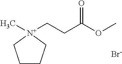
C1CC[N+](C)(CCC(OC)=O)C1.[Br-]
